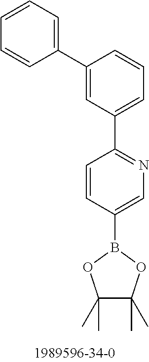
C1(C2=CC=CC=C2)=CC(C2=NC=C(B3OC(C)(C)C(C)(C)O3)C=C2)=CC=C1
